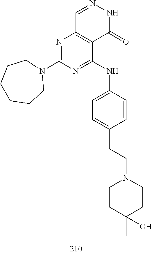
C1=NNC(=O)C2=C1N=C(N1CCCCCC1)N=C2NC1=CC=C(CCN2CCC(C)(O)CC2)C=C1
